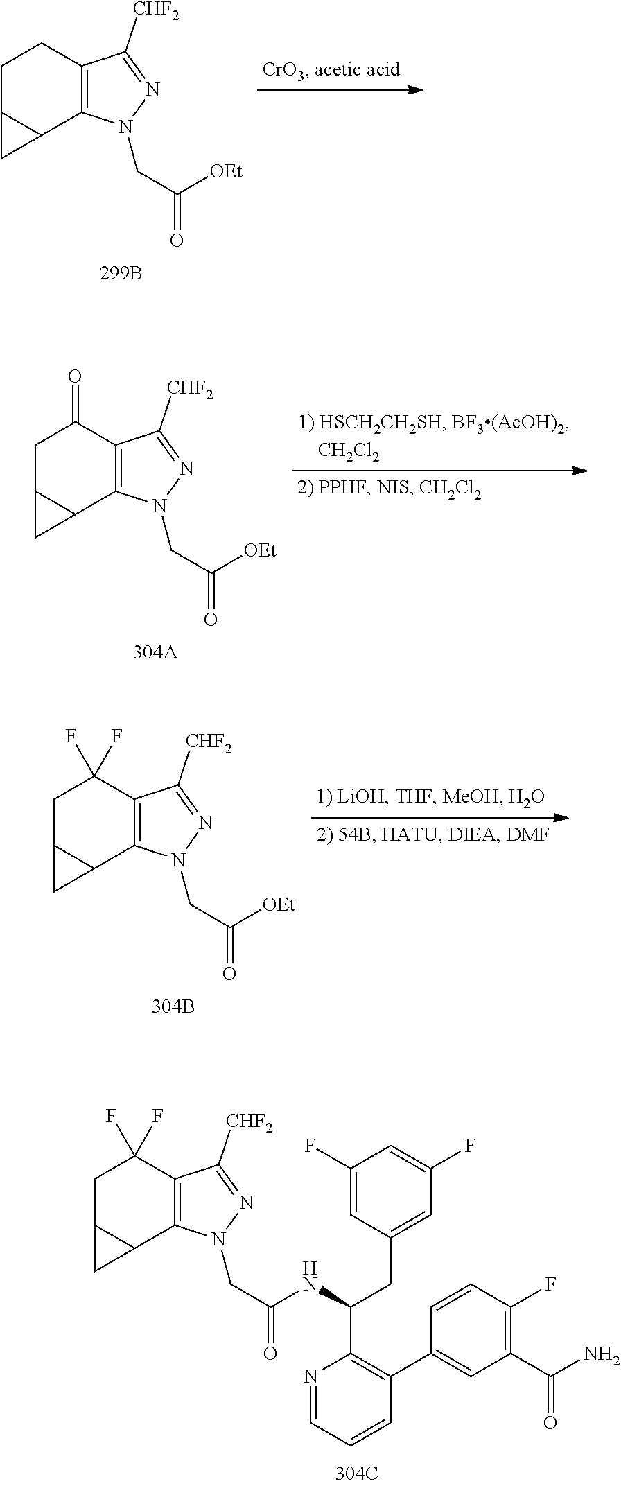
C(C(NC(CC1=CC(F)=CC(F)=C1)C1=C(C2=CC(C(N)=O)=C(F)C=C2)C=CC=N1)=O)N1C2=C(C(F)(F)CC3C2C3)C([CHF2])=N1.C(C([OEt])=O)N1C2=C(CCC3C2C3)C([CHF2])=N1.C(C([OEt])=O)N1C2=C(C(=O)CC3C2C3)C([CHF2])=N1.C(C([OEt])=O)N1C2=C(C(F)(F)CC3C2C3)C([CHF2])=N1
